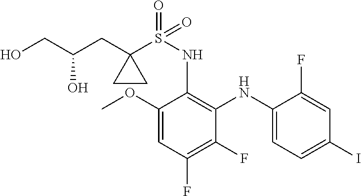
C1(NC2=C(NS(=O)(C3(CC(CO)O)CC3)=O)C(OC)=CC(F)=C2F)=CC=C(I)C=C1F
